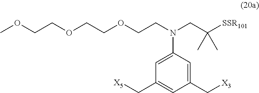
[X3]CC1=CC(N(CC([SSR101])(C)C)CCOCCOCCOC)=CC(C[X5])=C1
